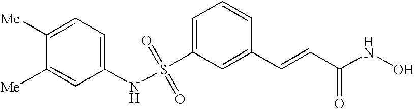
S(C1=CC=CC(C=CC(NO)=O)=C1)(NC1=CC=C([Me])C([Me])=C1)(=O)=O
